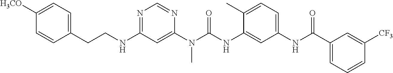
C(NC1=NC=NC(N(C(NC2=CC(NC(C3=CC=CC([CF3])=C3)=O)=CC=C2C)=O)C)=C1)CC1=CC=C([H3CO])C=C1
